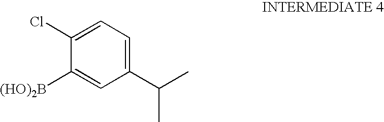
C1(C(C)C)=CC=C(Cl)C([(HO)2B])=C1
